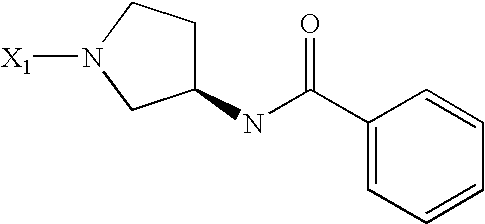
C1(NC(C2=CC=CC=C2)=O)CCN([X1])C1
